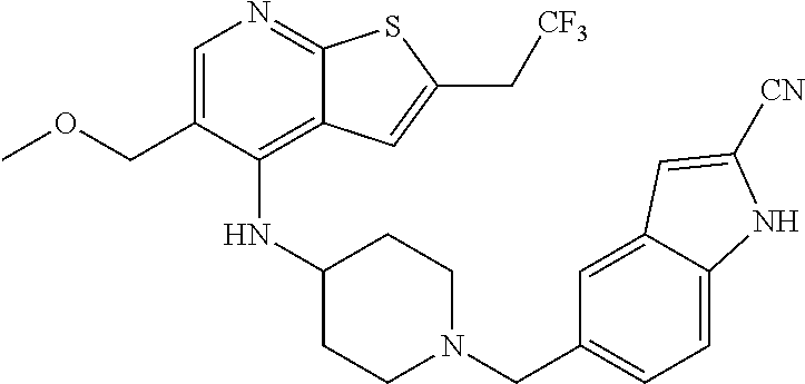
C1C(NC2=C3C(=NC=C2COC)SC(C[CF3])=C3)CCN(CC2=CC=C3C(=C2)C=C([CN])N3)C1
